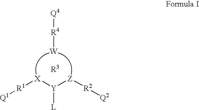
[Y]([L])([X][R1][Q1])[Z][R2][Q2].[R4]([W])[Q4].[R3]
